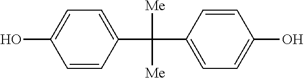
C1=CC(C([Me])([Me])C2=CC=C(O)C=C2)=CC=C1O
